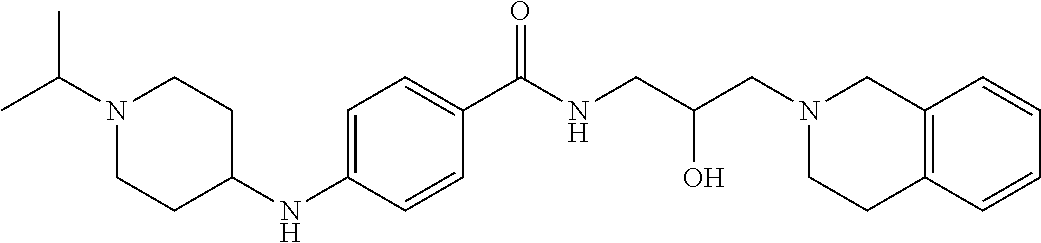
C1=C(NC2CCN(C(C)C)CC2)C=CC(C(NCC(CN2CCC3=C(C2)C=CC=C3)O)=O)=C1
